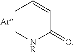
CC=CC([NR]C)=O
